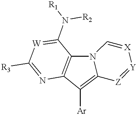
C12=C([Ar])C3=C(N1C=[X][Y]=[Z]2)C(N([R1])[R2])=[W]C([R3])=N3
